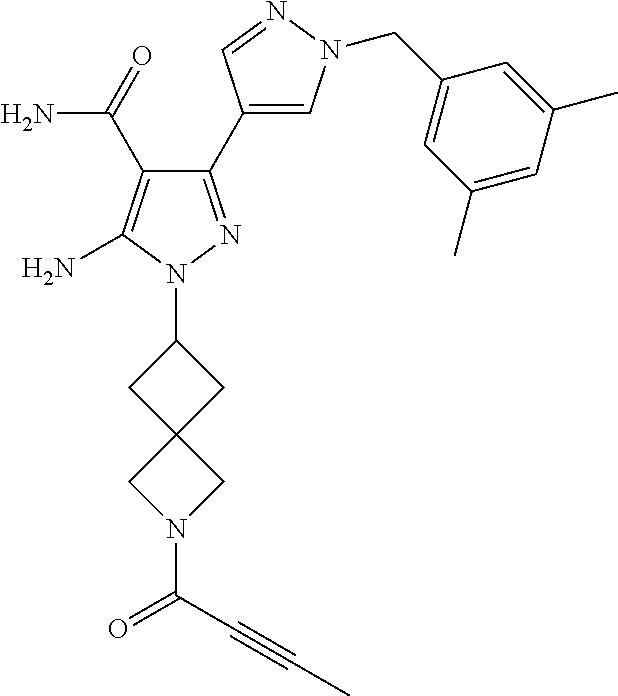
C1(C(N)=O)=C(N)N(C2CC3(C2)CN(C(C#CC)=O)C3)N=C1C1=CN(CC2=CC(C)=CC(C)=C2)N=C1
